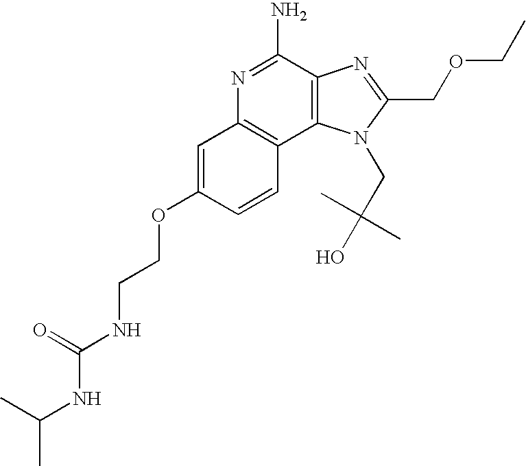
C1=C(OCCNC(NC(C)C)=O)C=CC2=C1N=C(N)C1=C2N(CC(O)(C)C)C(COCC)=N1
